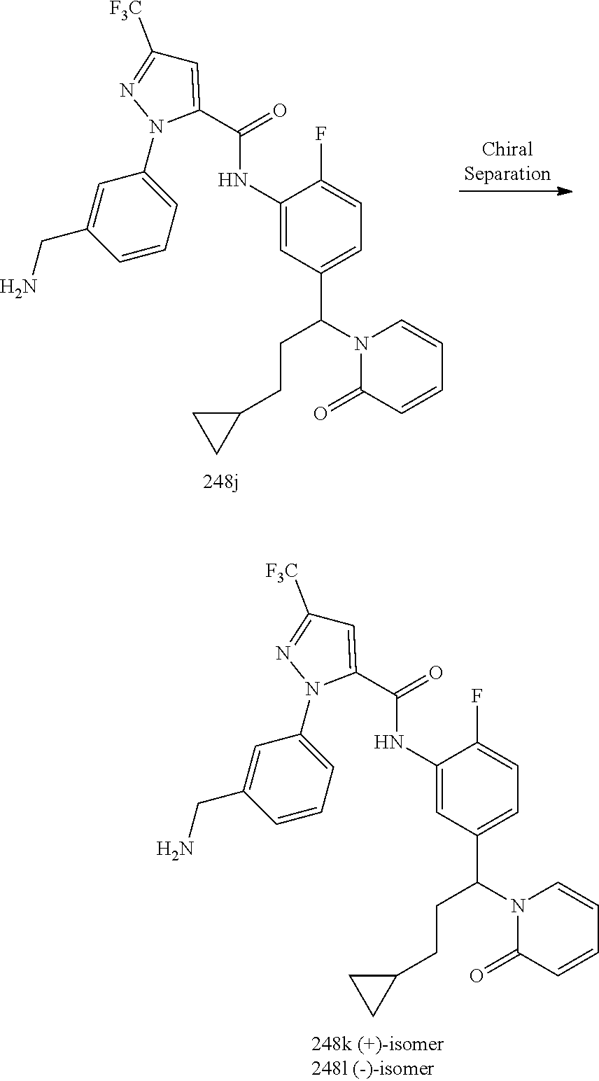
C1(N2C(C(=O)NC3=CC(C(CCC4CC4)N4C(=O)C=CC=C4)=CC=C3F)=CC([F3C])=N2)=CC=CC(CN)=C1.C1(N2C(C(=O)NC3=CC(C(CCC4CC4)N4C(=O)C=CC=C4)=CC=C3F)=CC([F3C])=N2)=CC=CC(CN)=C1
